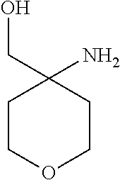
C1COCCC1(N)CO
